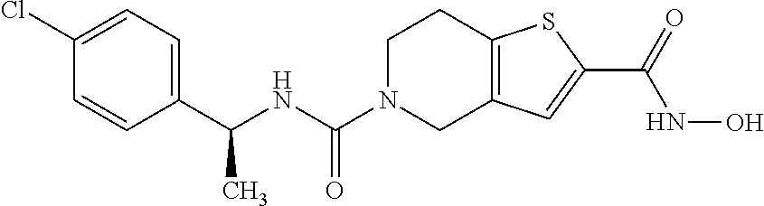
C1N(C(NC(C2=CC=C(Cl)C=C2)C)=O)CC2=C(C1)SC(C(=O)NO)=C2
